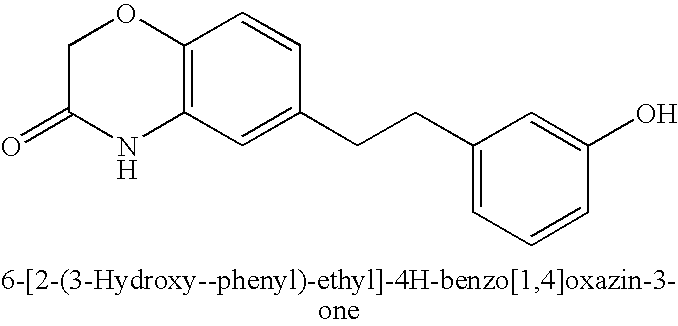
C1C(=O)NC2=C(O1)C=CC(CCC1=CC=CC(O)=C1)=C2
